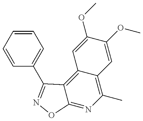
C12=C3C(=NC(C)=C1C=C(OC)C(OC)=C2)ON=C3C1=CC=CC=C1
